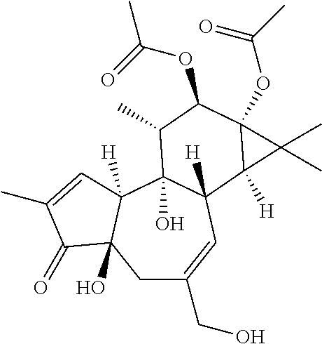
C1C(CO)=CC2([H])C(O)(C3([H])C1(O)C(=O)C(C)=C3)C(C)C(OC(=O)C)C1(OC(=O)C)C2([H])C1(C)C
